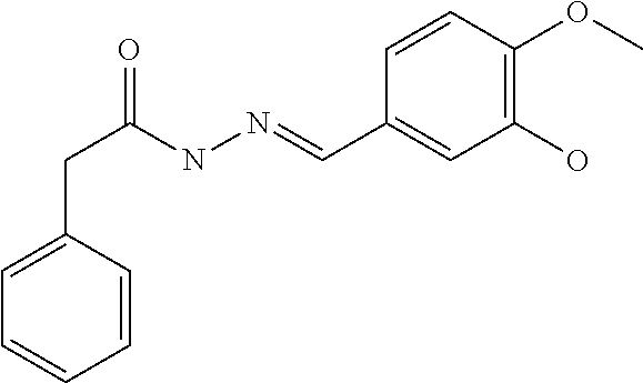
C1=CC(OC)=C(O)C=C1C=NNC(CC1=CC=CC=C1)=O
